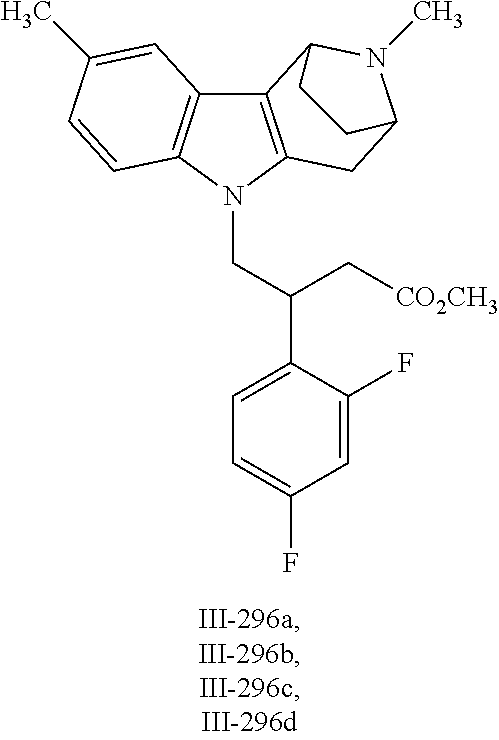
C12=C(N(CC(C3=CC=C(F)C=C3F)C[CO2CH3])C3=C1C=C(C)C=C3)CC1N(C)C2CC1
